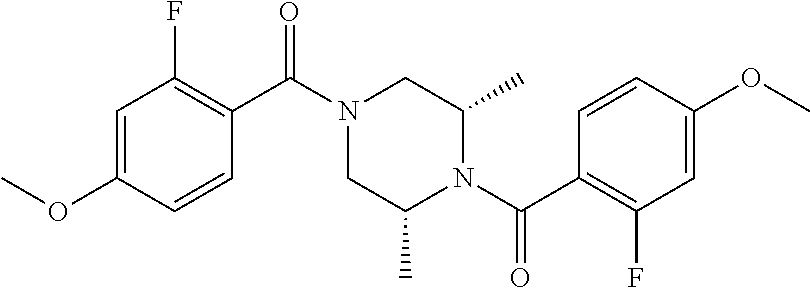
COC1=CC(F)=C(C(N2CC(C)N(C(C3=C(F)C=C(OC)C=C3)=O)C(C)C2)=O)C=C1
